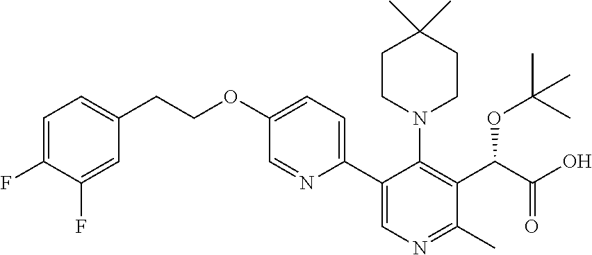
C1=C(F)C(F)=CC=C1CCOC1=CC=C(C2=CN=C(C)C(C(C(O)=O)OC(C)(C)C)=C2N2CCC(C)(C)CC2)N=C1
